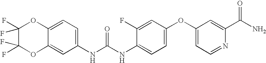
C12=CC(NC(NC3=CC=C(OC4=CC=NC(C(=O)N)=C4)C=C3F)=O)=CC=C1OC(F)(F)C(F)(F)O2
